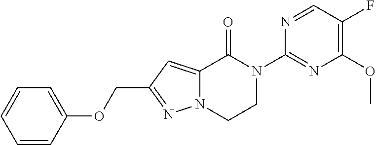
C1=CC(OCC2=NN3C(=C2)C(=O)N(C2=NC(OC)=C(F)C=N2)CC3)=CC=C1
